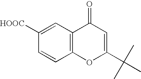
C12=C(C=C([HOOC])C=C1)C(=O)C=C(C(C)(C)C)O2
